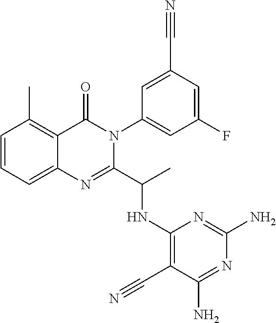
C1=CC=C2C(=C1C)C(=O)N(C1=CC(F)=CC(C#N)=C1)C(C(C)NC1=C(C#N)C(N)=NC(N)=N1)=N2
